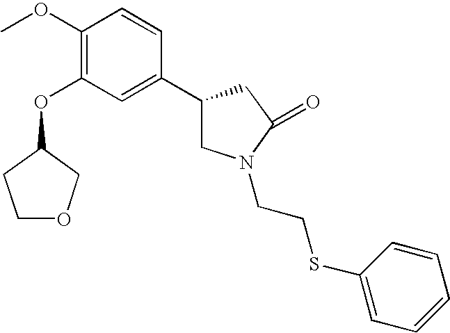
C1(OC)=C(OC2COCC2)C=C(C2CN(CCSC3=CC=CC=C3)C(=O)C2)C=C1
